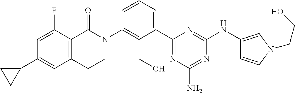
C12=C(C(=O)N(C3=C(CO)C(C4=NC(N)=NC(NC5=CN(CCO)C=C5)=N4)=CC=C3)CC1)C(F)=CC(C1CC1)=C2
